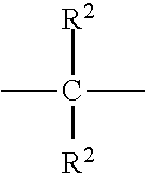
[R2]C([R2])(C)C
